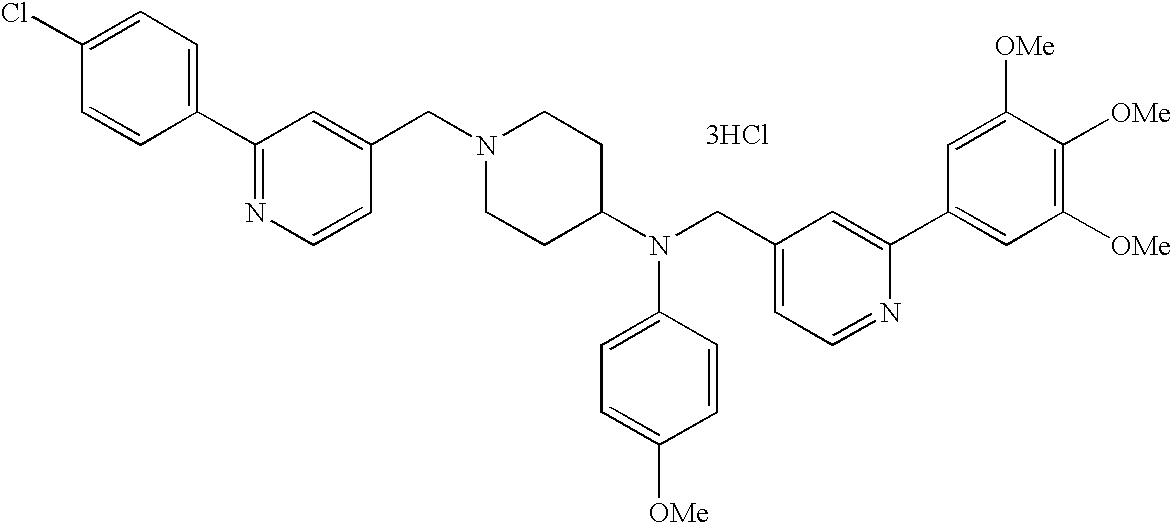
C1=CC(Cl)=CC=C1C1=NC=CC(CN2CCC(N(CC3=CC=NC(C4=CC([OMe])=C([OMe])C([OMe])=C4)=C3)C3=CC=C([OMe])C=C3)CC2)=C1.[3HCl]
